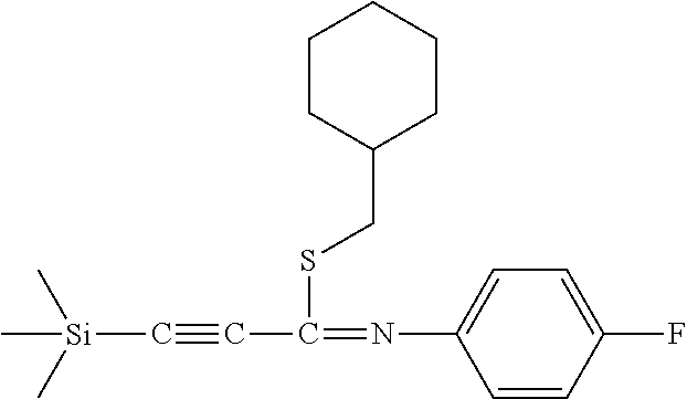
C[Si](C)(C)C#CC(SCC1CCCCC1)=NC1=CC=C(F)C=C1
